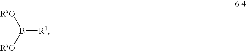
B([R1])([RxO])[RxO]
